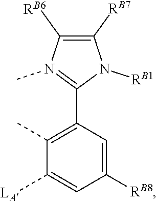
C1([RB8])=CC(C2=N(C)C([RB6])=C([RB7])N2[RB1])=C(C)C([LA])=C1
